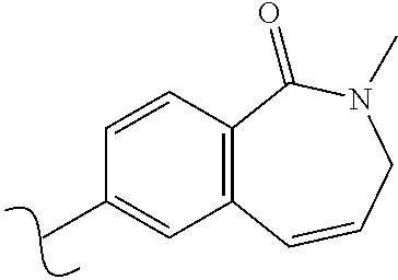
C1=CC2=C(C=C1C)C=CCN(C)C2=O
